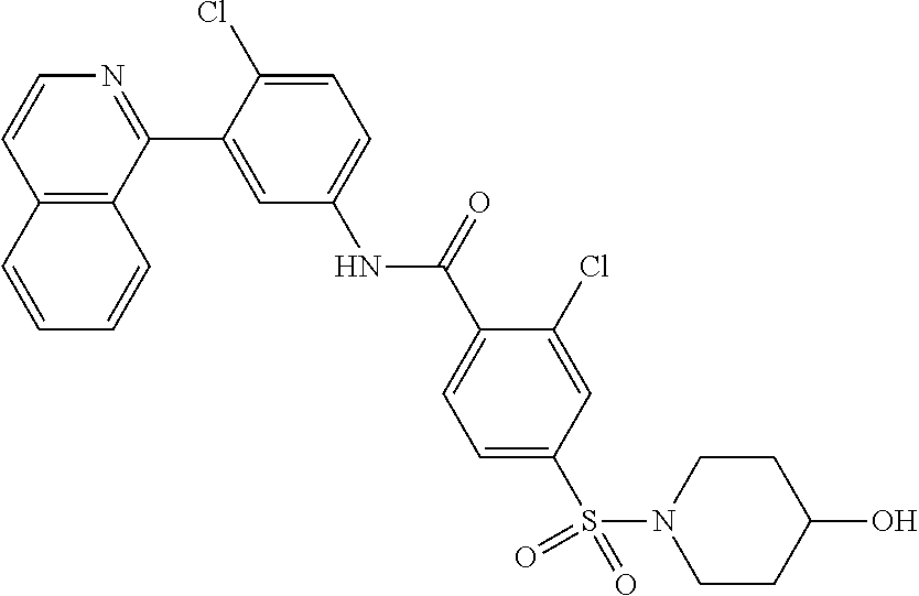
C12=C(C(C3=CC(NC(C4=CC=C(S(N5CCC(O)CC5)(=O)=O)C=C4Cl)=O)=CC=C3Cl)=NC=C1)C=CC=C2
